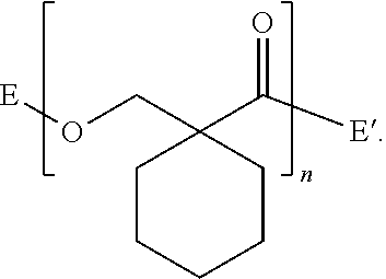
O=C([E])C1(CO[E])CCCCC1
